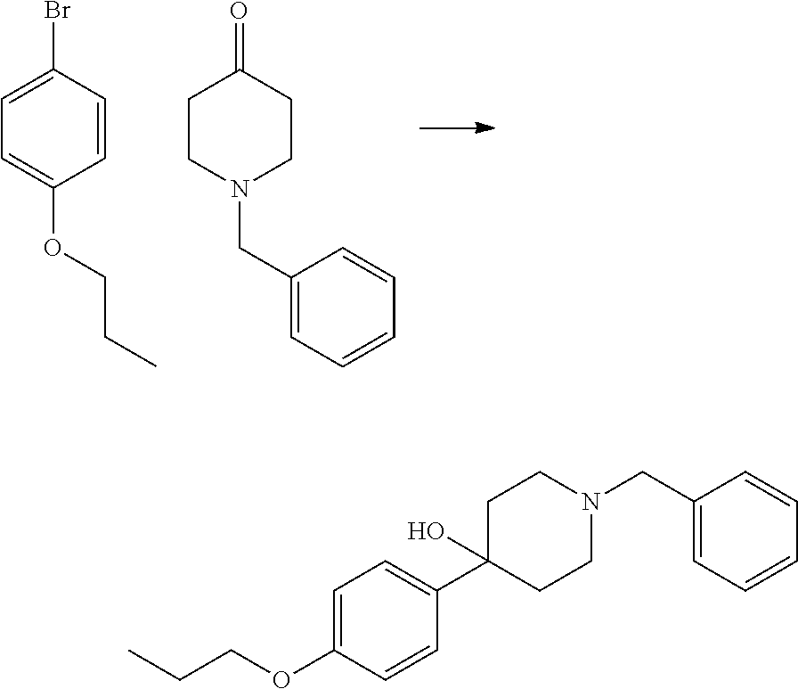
C1(Br)=CC=C(OCCC)C=C1.C1(CN2CCC(=O)CC2)=CC=CC=C1.C1=C(OCCC)C=CC(C2(O)CCN(CC3=CC=CC=C3)CC2)=C1
